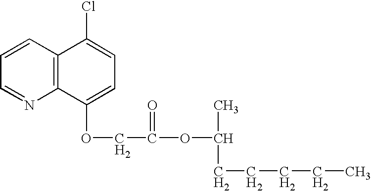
C12=C(C=CC=N1)C(Cl)=CC=C2OCC(OC(C)CCCCC)=O
